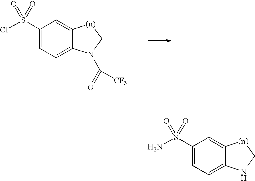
C1(S(Cl)(=O)=O)=CC=C2C(=C1)[(n)]CN2C(=O)[CF3].C1(S(N)(=O)=O)=CC=C2C(=C1)[(n)]CN2
